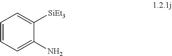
C1=CC=C(N)C([SiEt3])=C1
